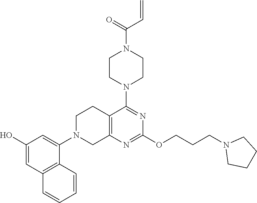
C1(O)=CC2=C(C(N3CC4=C(CC3)C(N3CCN(C(C=C)=O)CC3)=NC(OCCCN3CCCC3)=N4)=C1)C=CC=C2
